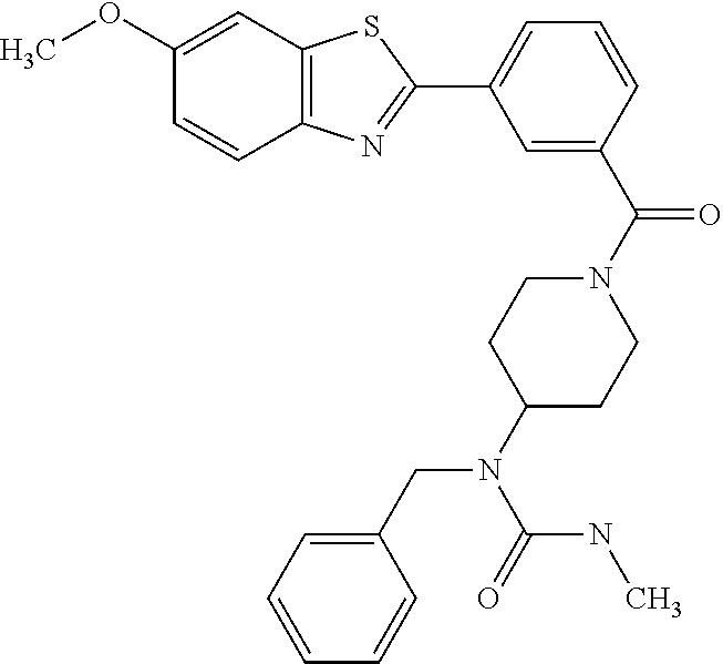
C12=C(C=C(OC)C=C1)SC(C1=CC=CC(C(N3CCC(N(C(=O)NC)CC4=CC=CC=C4)CC3)=O)=C1)=N2
